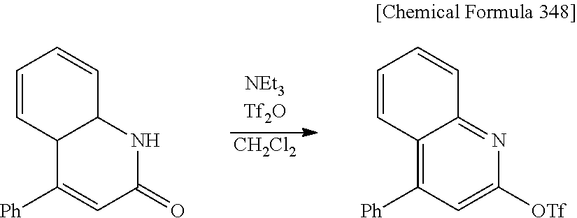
[CH2Cl2].C1=CC2C(C=C1)NC(=O)C=C2[Ph].C1=CC2=C([Ph])C=C([OTf])N=C2C=C1
